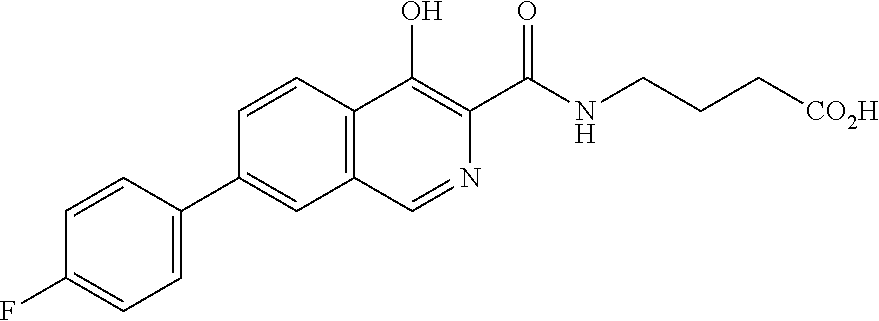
C1(C2=CC3=C(C=C2)C(O)=C(C(NCCC[CO2H])=O)N=C3)=CC=C(F)C=C1
